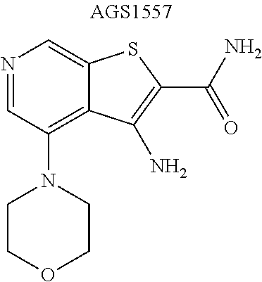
N1=CC(N2CCOCC2)=C2C(=C1)SC(C(N)=O)=C2N
